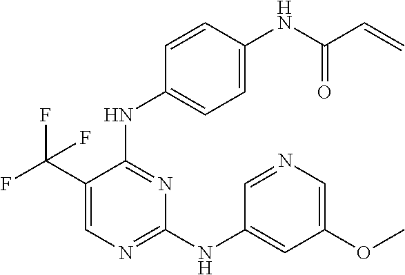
N(C1=NC=C(C(F)(F)F)C(NC2=CC=C(NC(C=C)=O)C=C2)=N1)C1=CC(OC)=CN=C1
